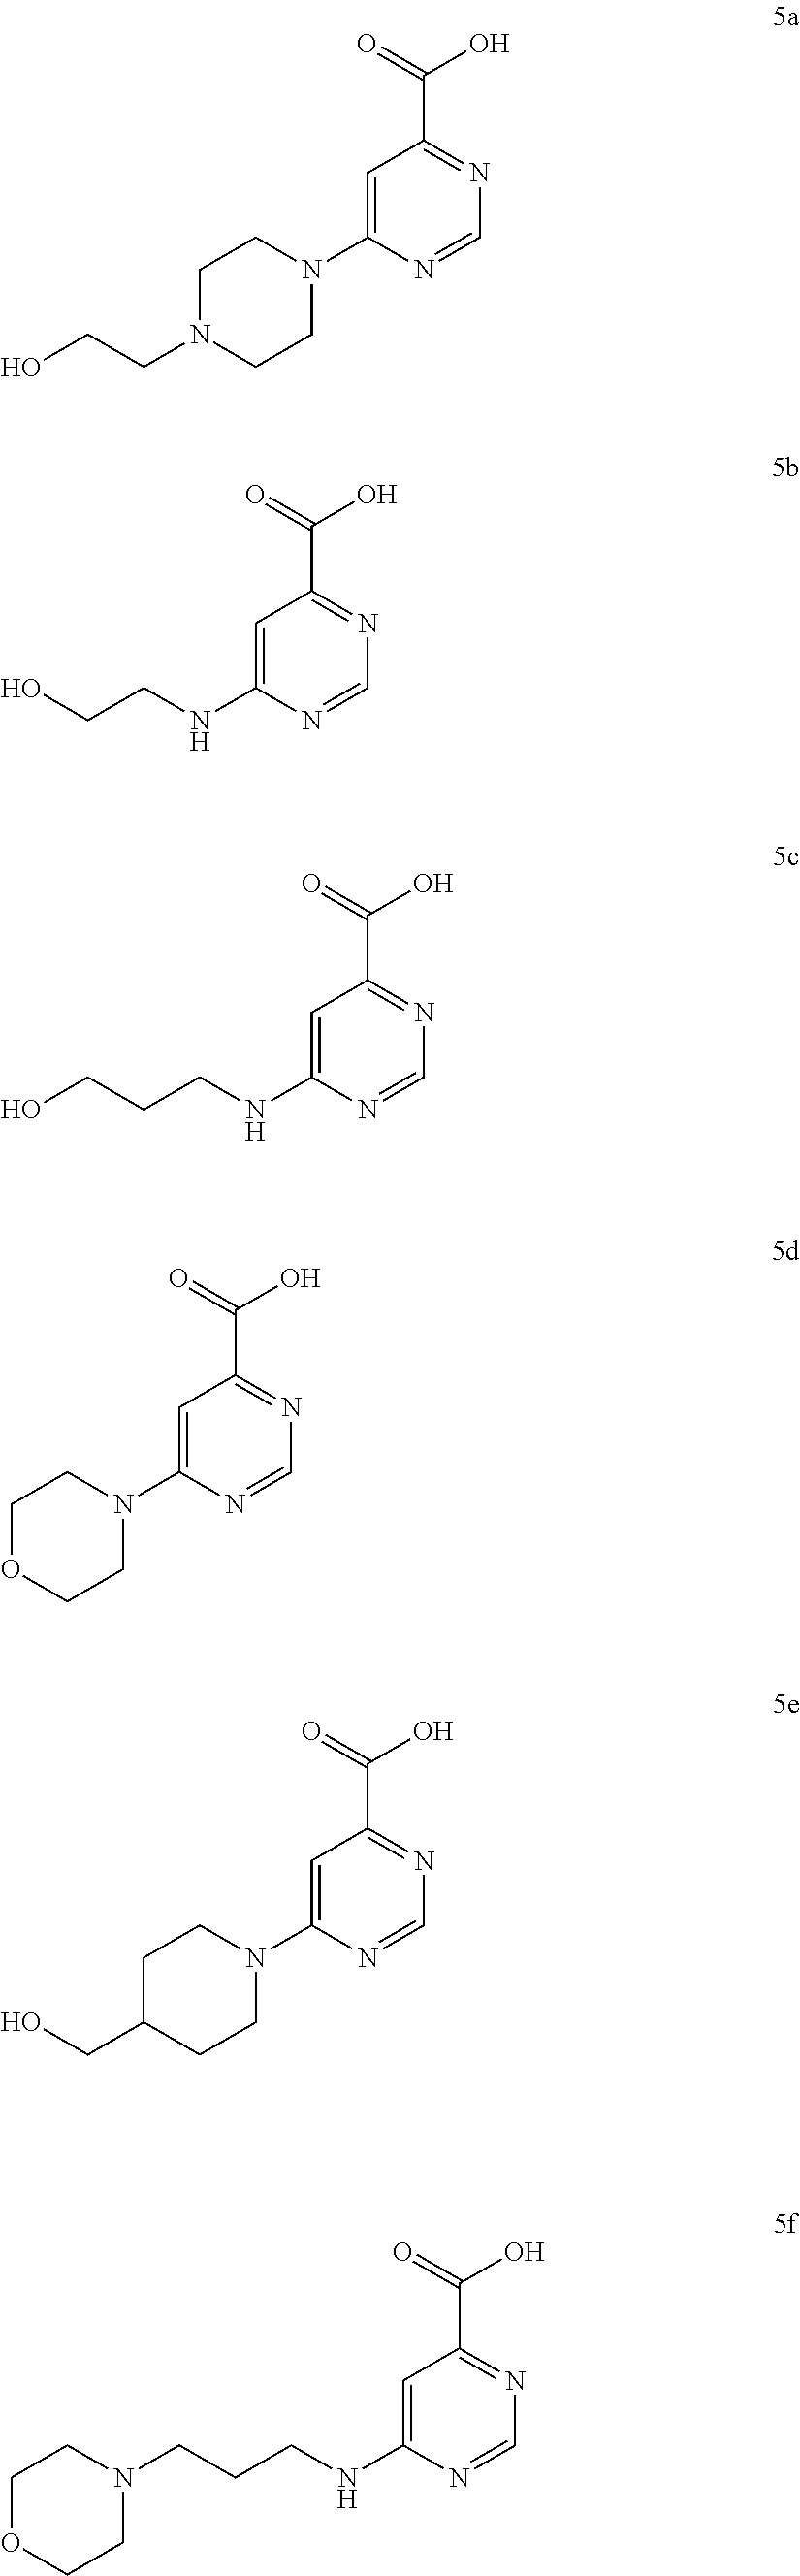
C1=C(N2CCN(CCO)CC2)N=CN=C1C(=O)O.C1=C(NCCO)N=CN=C1C(=O)O.C1=C(NCCCO)N=CN=C1C(=O)O.C1=C(N2CCOCC2)N=CN=C1C(=O)O.C1=C(N2CCC(CO)CC2)N=CN=C1C(=O)O.C1=C(NCCCN2CCOCC2)N=CN=C1C(=O)O
